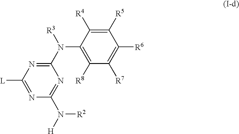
C1(N(C2=NC([L])=NC(N([H])[R2])=N2)[R3])=C([R8])C([R7])=C([R6])C([R5])=C1[R4]
